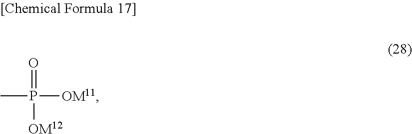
O=P([OM12])([OM11])C
